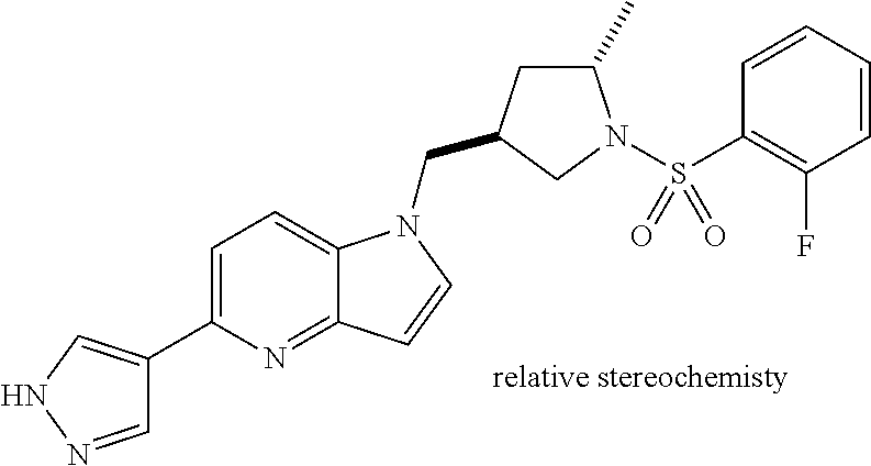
C1=NNC=C1C1=CC=C2C(=N1)C=CN2CC1CC(C)N(S(C2=C(F)C=CC=C2)(=O)=O)C1
